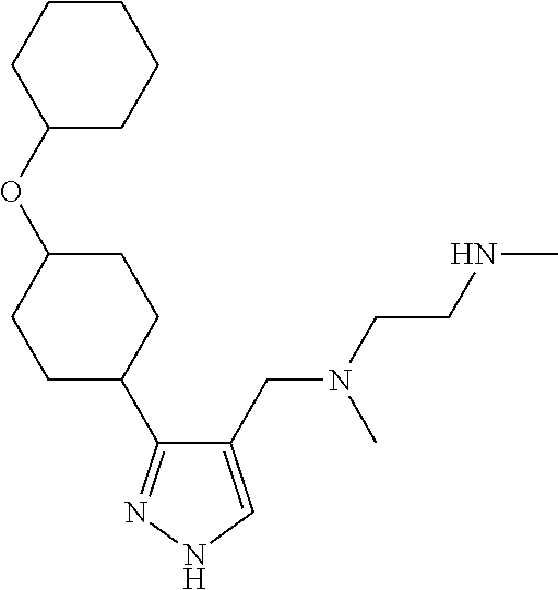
C1(CN(C)CCNC)=CNN=C1C1CCC(OC2CCCCC2)CC1
